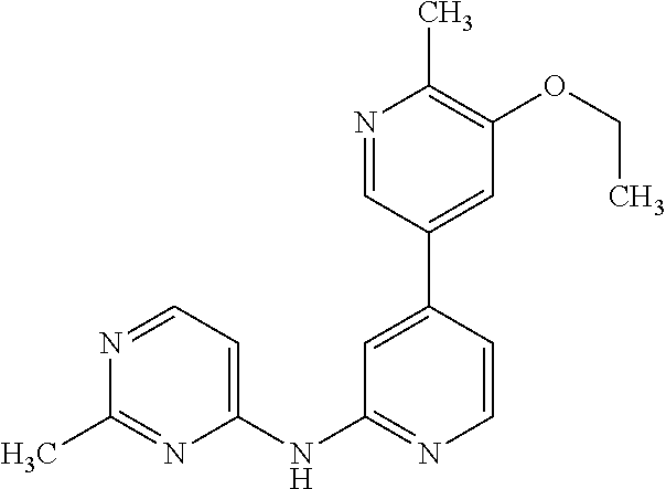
N1=CC(C2=CC(NC3=CC=NC(C)=N3)=NC=C2)=CC(OCC)=C1C
